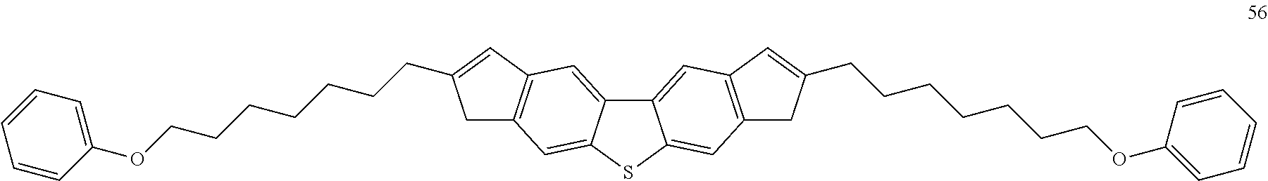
C12=CC3=C(C=C1SC1=CC4=C(C=C21)C=C(CCCCCCCOC1=CC=CC=C1)C4)CC(CCCCCCCOC1=CC=CC=C1)=C3
